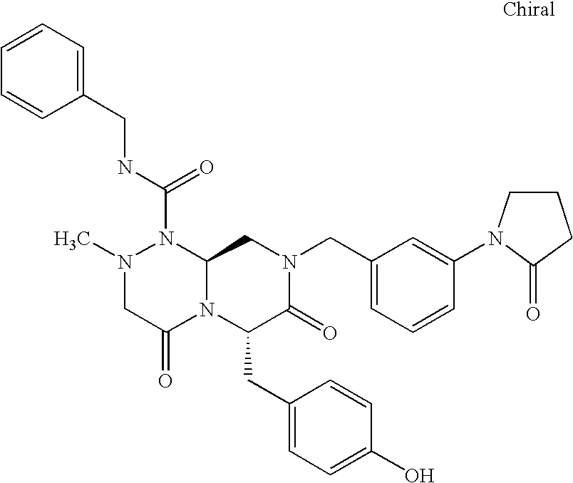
N1(C)CC(=O)N2C(N1C(NCC1=CC=CC=C1)=O)CN(CC1=CC=CC(N3C(=O)CCC3)=C1)C(=O)C2CC1=CC=C(O)C=C1
